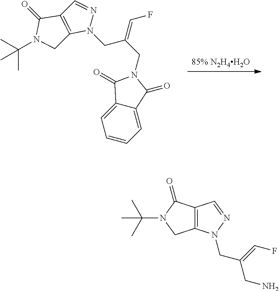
[85% N2H4H2O].N1(CC(CN2C(=O)C3=CC=CC=C3C2=O)=CF)N=CC2=C1CN(C(C)(C)C)C2=O.C12=C(N(CC(CN)=CF)N=C1)CN(C(C)(C)C)C2=O
